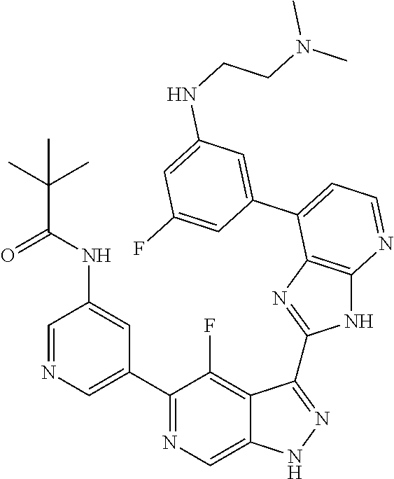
C1=NC=C(C2=NC=C3C(=C2F)C(C2=NC4=C(N2)N=CC=C4C2=CC(NCCN(C)C)=CC(F)=C2)=NN3)C=C1NC(C(C)(C)C)=O
